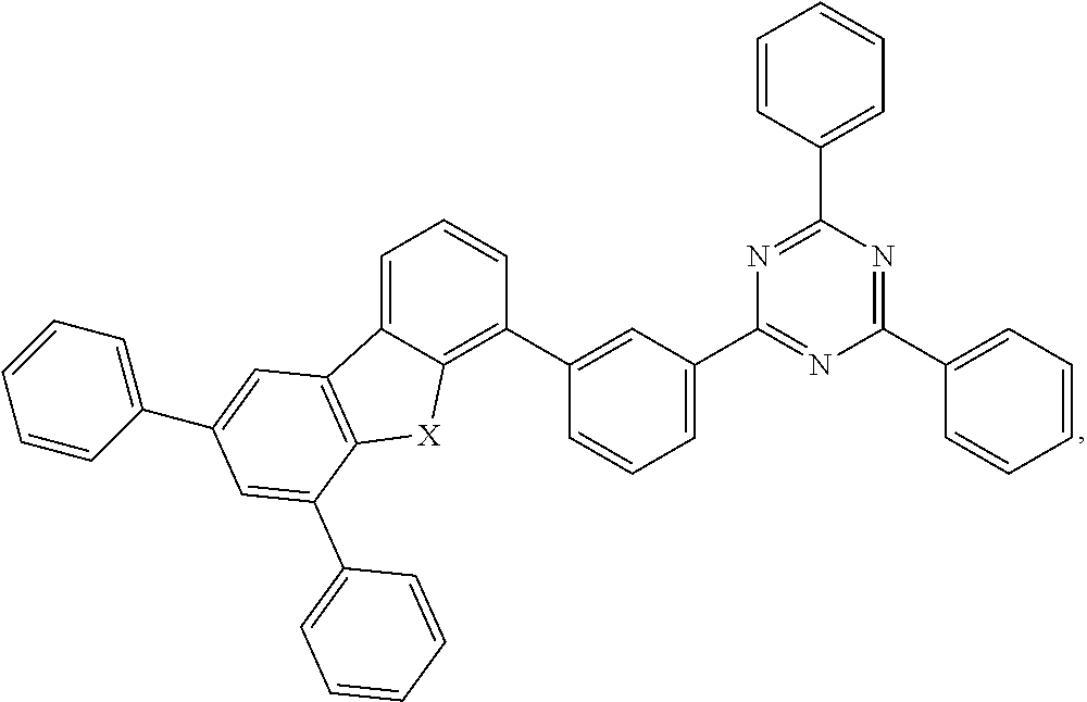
C1(C2=NC(C3=CC=CC=C3)=NC(C3=CC=CC=C3)=N2)=CC=CC(C2=C3C(=CC=C2)C2=C([X]3)C(C3=CC=CC=C3)=CC(C3=CC=CC=C3)=C2)=C1
